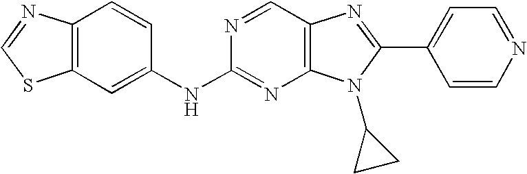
N(C1=NC2=C(C=N1)N=C(C1=CC=NC=C1)N2C1CC1)C1=CC2=C(C=C1)N=CS2
